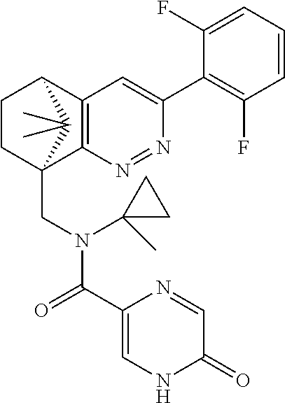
N1=NC2=C(C=C1C1=C(F)C=CC=C1F)C1CCC2(CN(C(=O)C2=CNC(=O)C=N2)C2(C)CC2)C1(C)C
